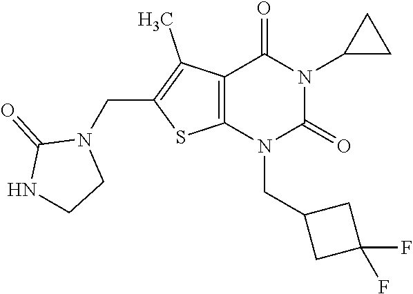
C12=C(N(CC3CC(F)(F)C3)C(=O)N(C3CC3)C1=O)SC(CN1C(=O)NCC1)=C2C
